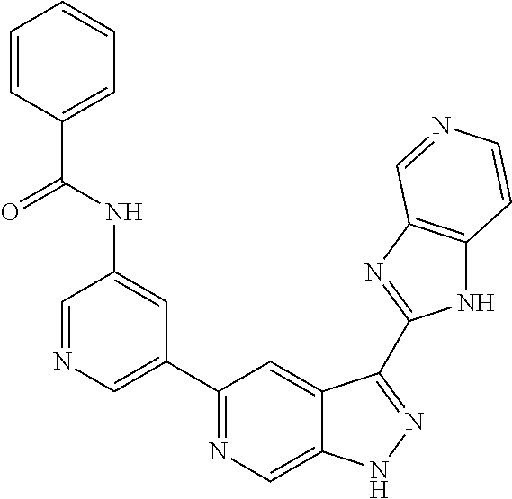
C1=NC=C(C2=NC=C3C(=C2)C(C2=NC4=C(N2)C=CN=C4)=NN3)C=C1NC(C1=CC=CC=C1)=O
